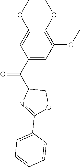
C1(C(C2N=C(C3=CC=CC=C3)OC2)=O)=CC(OC)=C(OC)C(OC)=C1
